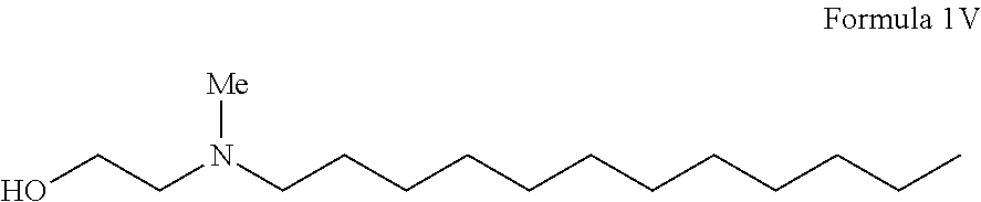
OCCN(CCCCCCCCCCCC)[Me]
